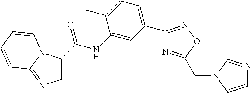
C1(C(NC2=CC(C3=NOC(CN4C=NC=C4)=N3)=CC=C2C)=O)=CN=C2N1C=CC=C2
